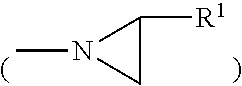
CN1CC1[R1]
